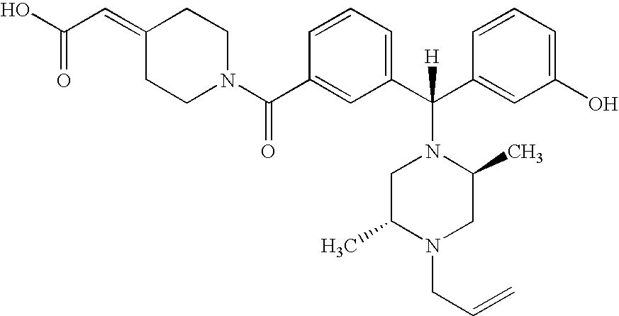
C1(C(N2CCC(=CC(O)=O)CC2)=O)=CC(C(C2=CC(O)=CC=C2)(N2CC(C)N(CC=C)CC2C)[H])=CC=C1
